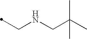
C(NCC(C)(C)C)C
